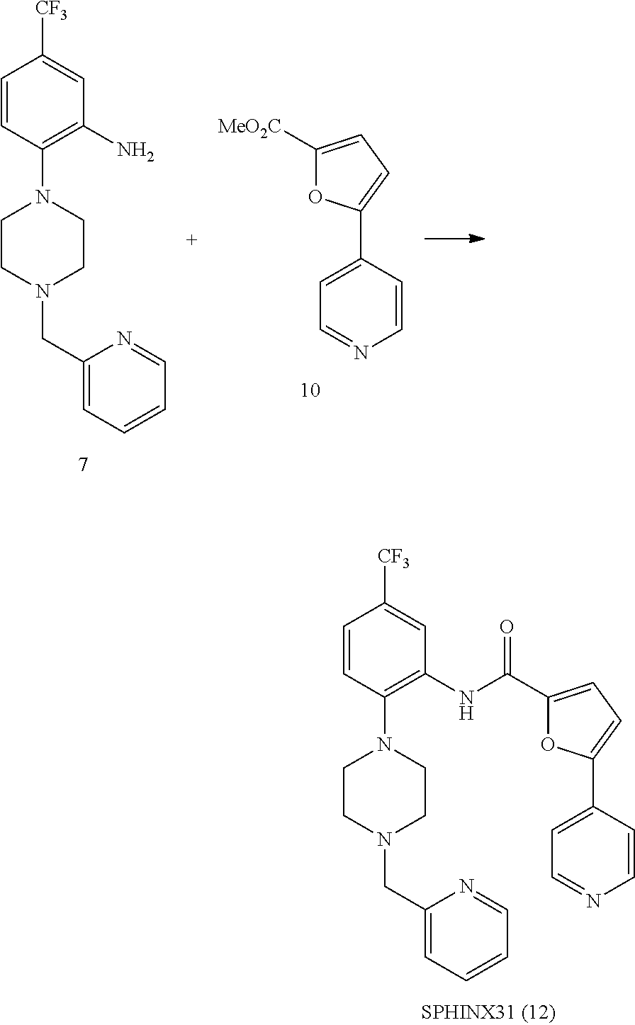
C1CN(CC2=CC=CC=N2)CCN1C1=C(N)C=C([CF3])C=C1.C1([MeO2C])=CC=C(C2=CC=NC=C2)O1.C1CN(CC2=CC=CC=N2)CCN1C1=C(NC(C2=CC=C(C3=CC=NC=C3)O2)=O)C=C([CF3])C=C1
